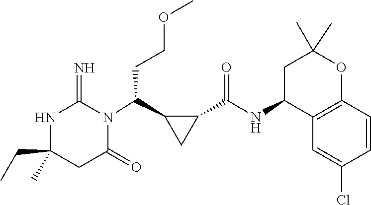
C1(CC)(C)NC(=N)N(C(C2CC2C(NC2C3=C(OC(C)(C)C2)C=CC(Cl)=C3)=O)CCOC)C(=O)C1
